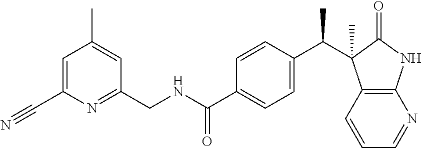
C1=C(C#N)N=C(CNC(C2=CC=C(C(C3(C)C4=C(NC3=O)N=CC=C4)C)C=C2)=O)C=C1C
